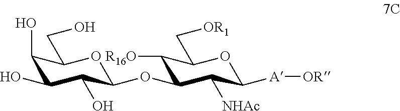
C1(O)C(O)C(O)C(OC2C([R16O])C(C[OR1])OC([A][OR])C2[NHAc])OC1CO
